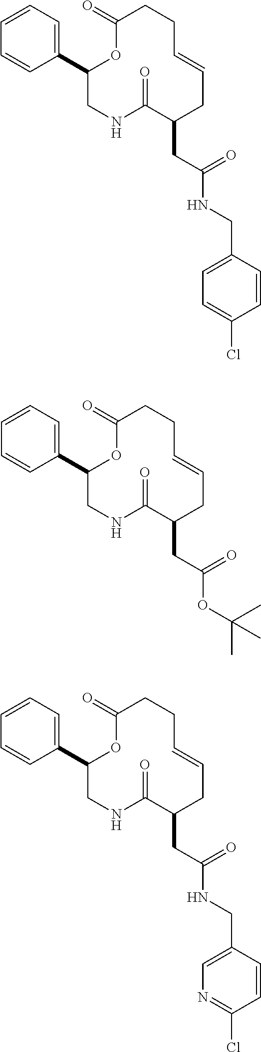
C1=CC=C(C2OC(=O)CCC=CCC(CC(NCC3=CC=C(Cl)C=C3)=O)C(=O)NC2)C=C1.C1=CC=C(C2OC(=O)CCC=CCC(CC(OC(C)(C)C)=O)C(=O)NC2)C=C1.C1=CC=C(C2OC(=O)CCC=CCC(CC(NCC3=CN=C(Cl)C=C3)=O)C(=O)NC2)C=C1
